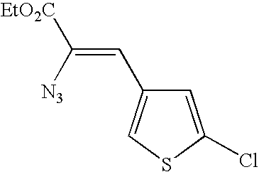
C1=C(Cl)SC=C1C=C([EtO2C])[N3]
